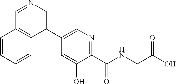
C1(C2=CN=CC3=C2C=CC=C3)=CN=C(C(=O)NCC(O)=O)C(O)=C1
